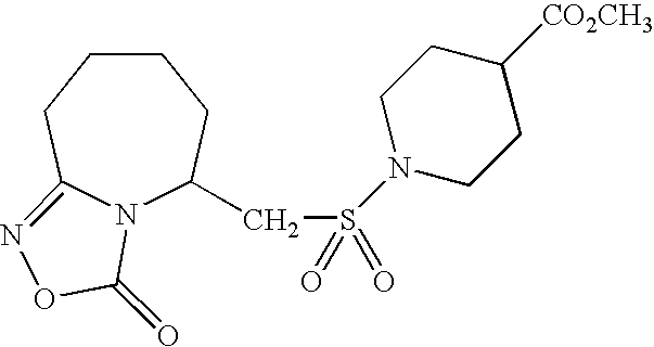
N12C(CS(=O)(=O)N3CCC([CO2CH3])CC3)CCCCC1=NOC2=O
